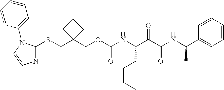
C(C1(CSC2=NC=CN2C2=CC=CC=C2)CCC1)OC(NC(C(C(NC(C1=CC=CC=C1)C)=O)=O)CCCC)=O
